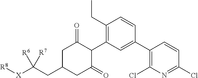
C1(CC)=C(C2C(=O)CC(CC([X][R8])([R6])[R7])CC2=O)C=C(C2=C(Cl)N=C(Cl)C=C2)C=C1
